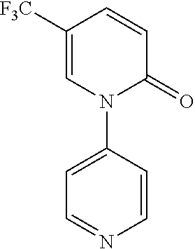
C1=C([F3C])C=CC(=O)N1C1=CC=NC=C1
